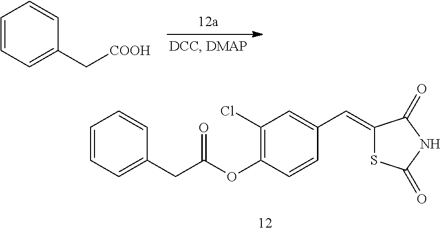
C1=CC=C(CC(OC2=C(Cl)C=C(C=C3SC(=O)NC3=O)C=C2)=O)C=C1.C1=CC=C(C[COOH])C=C1
